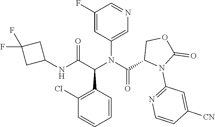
C1=C(N(C(C2N(C3=NC=CC([CN])=C3)C(=O)OC2)=O)C(C(NC2CC(F)(F)C2)=O)C2=C(Cl)C=CC=C2)C=C(F)C=N1
